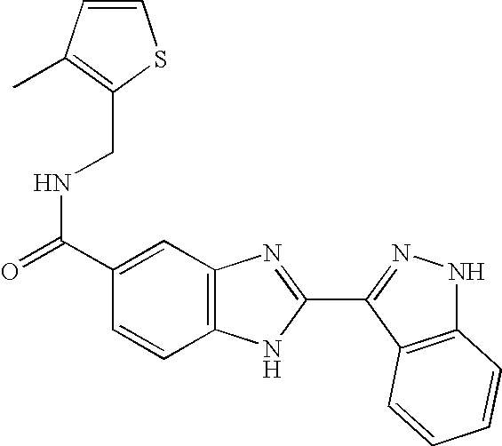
C(NC(=O)C1=CC2=C(C=C1)NC(C1=NNC3=C1C=CC=C3)=N2)C1=C(C)C=CS1
